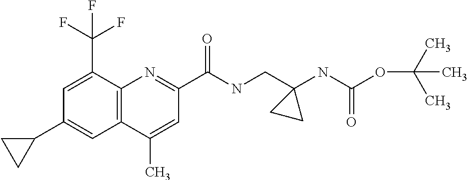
C1(C)=CC(C(NCC2(NC(OC(C)(C)C)=O)CC2)=O)=NC2=C1C=C(C1CC1)C=C2C(F)(F)F
